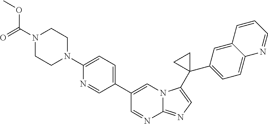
C1(N2CCN(C(OC)=O)CC2)=CC=C(C2=CN3C(=NC=C3C3(C4=CC=C5C(=C4)C=CC=N5)CC3)N=C2)C=N1
